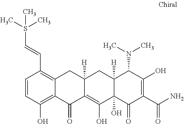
C1=CC(O)=C2C(=C1C=CS(C)(C)C)CC1([H])C(=C(O)C3(O)C([H])(C1)C(N(C)C)C(O)=C(C(N)=O)C3=O)C2=O
